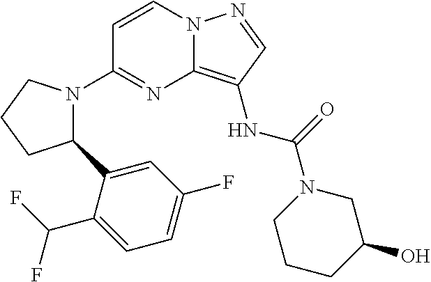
C1=CN2C(=C(NC(=O)N3CCCC(O)C3)C=N2)N=C1N1C(C2=CC(F)=CC=C2C(F)F)CCC1
